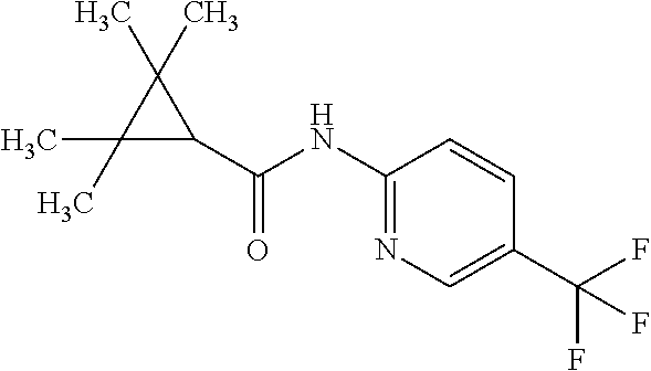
C1(C(=O)NC2=NC=C(C(F)(F)F)C=C2)C(C)(C)C1(C)C
